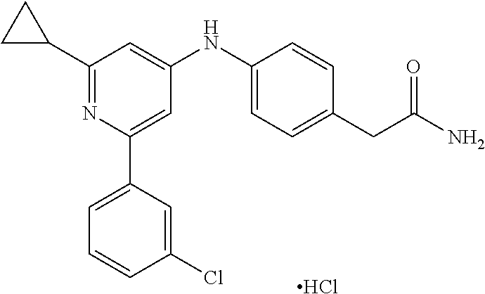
C1(C2CC2)=NC(C2=CC=CC(Cl)=C2)=CC(NC2=CC=C(CC(N)=O)C=C2)=C1.Cl
